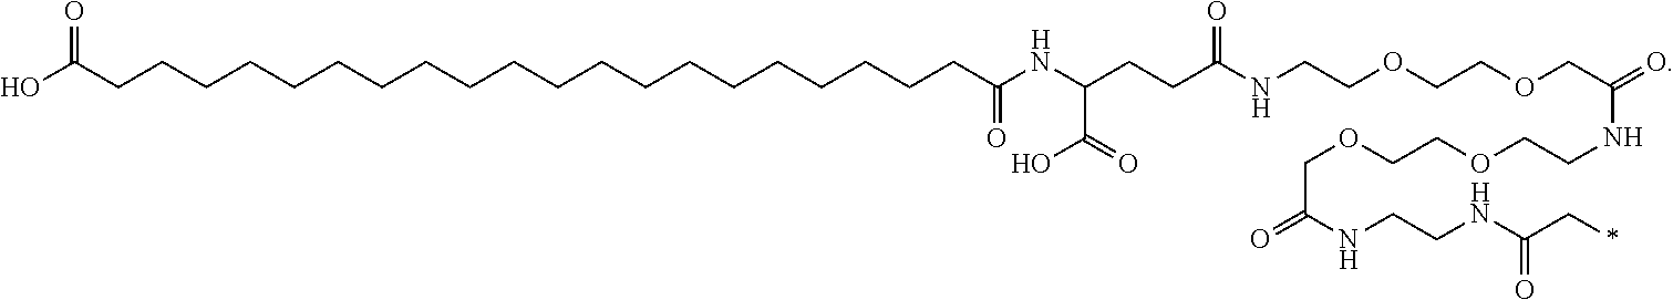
OC(=O)CCCCCCCCCCCCCCCCCCCCC(NC(CCC(NCCOCCOCC(=O)NCCOCCOCC(=O)NCCNC(=O)C*)=O)C(=O)O)=O
